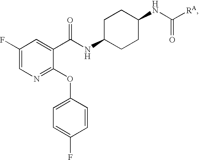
N1=C(OC2=CC=C(F)C=C2)C(C(NC2CCC(NC([RA])=O)CC2)=O)=CC(F)=C1
